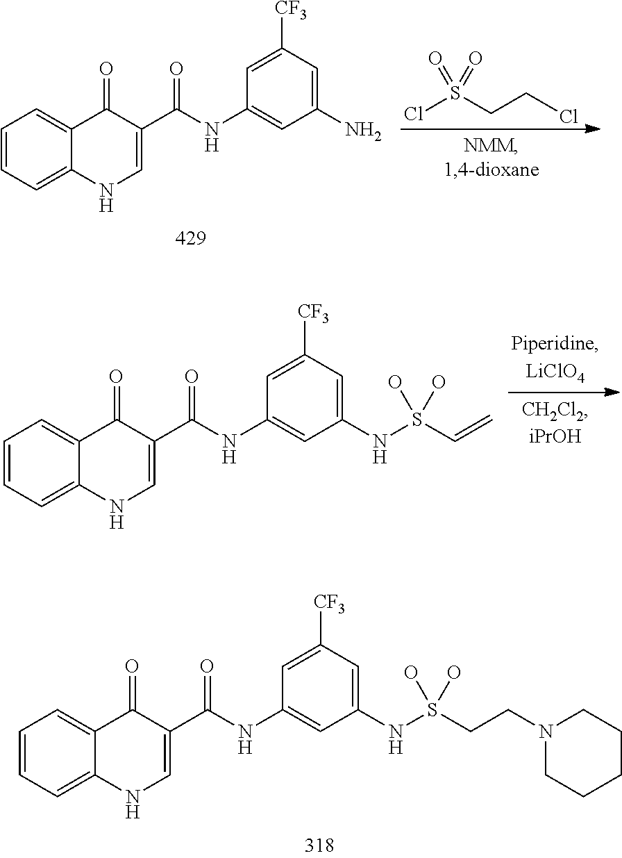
ClS(CCCl)(=O)=O.C1=CC=C2C(=C1)C(=O)C(C(NC1=CC(N)=CC([CF3])=C1)=O)=CN2.C1=CC=C2C(=C1)C(=O)C(C(NC1=CC(NS(C=C)(O)O)=CC([CF3])=C1)=O)=CN2.C1=CC=C2C(=C1)C(=O)C(C(NC1=CC(NS(CCN3CCCCC3)(O)O)=CC([CF3])=C1)=O)=CN2
